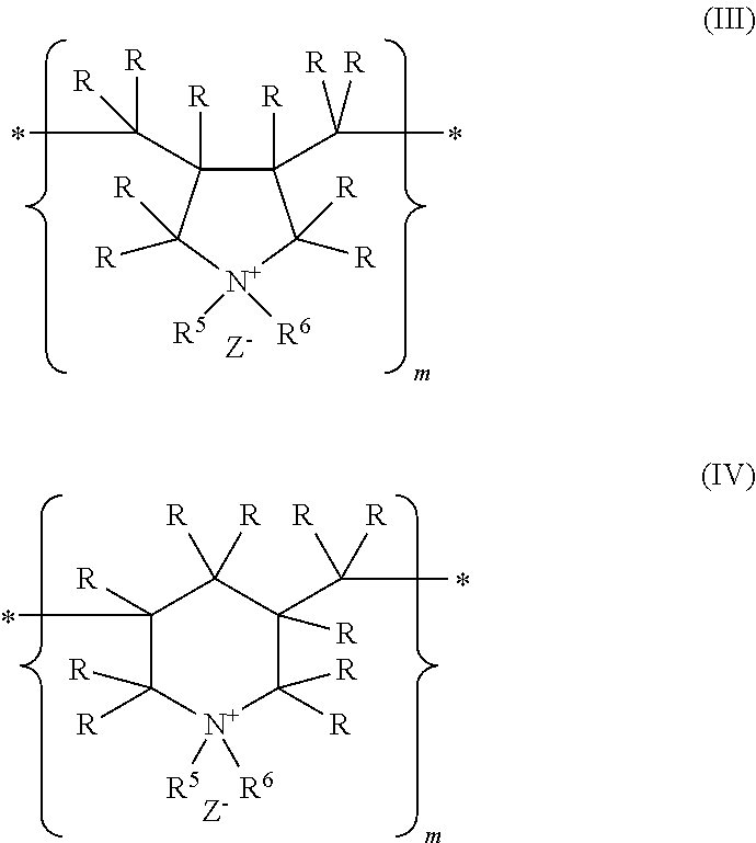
C1([R])(C(C)([R])[R])C([R])(C(C)([R])[R])C([R])([R])[N+]([R5])([R6])C1([R])[R].C1([R])(C)C([R])([R])[N+]([R5])([R6])C([R])([R])C([R])(C(C)([R])[R])C1([R])[R]
